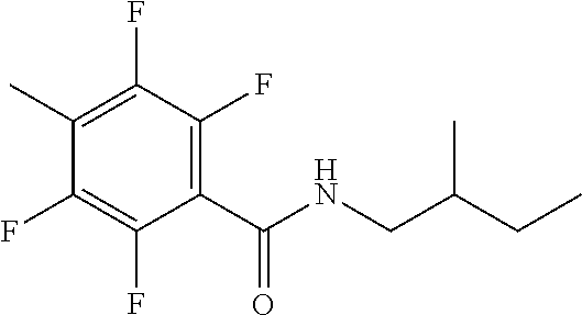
C1(C)=C(F)C(F)=C(C(NCC(CC)C)=O)C(F)=C1F
